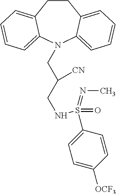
C1CC2=CC=CC=C2N(CC(CNS(C2=CC=C([OCF3])C=C2)(=O)=NC)[CN])C2=CC=CC=C12
